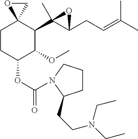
C1CC(OC(=O)N2CCCC2CCN(CC)CC)C(OC)C(C2(C)C(CC=C(C)C)O2)C12CO2
